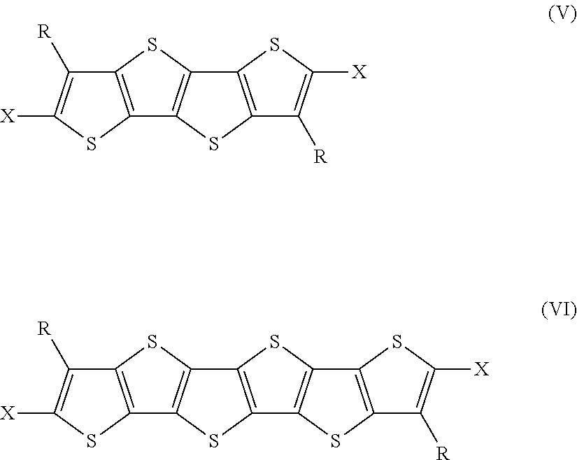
C12=C(SC([X])=C1[R])C1=C(S2)C2=C(S1)C1=C(S2)C2=C(S1)C([R])=C([X])S2.C12=C(SC([X])=C1[R])C1=C(S2)C2=C(S1)C([R])=C([X])S2
